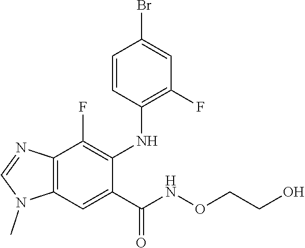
C12=C(C=C(C(NOCCO)=O)C(NC3=C(F)C=C(Br)C=C3)=C1F)N(C)C=N2
